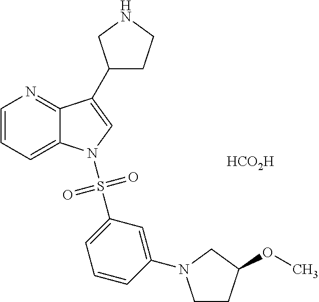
[HCO2H].C1=CC=C2C(=N1)C(C1CCNC1)=CN2S(C1=CC=CC(N2CCC(OC)C2)=C1)(=O)=O
